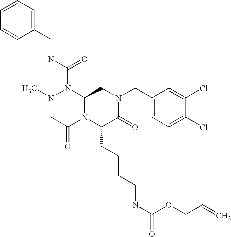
N1(C)CC(=O)N2C(N1C(NCC1=CC=CC=C1)=O)CN(CC1=CC=C(Cl)C(Cl)=C1)C(=O)C2CCCCNC(=O)OCC=C
